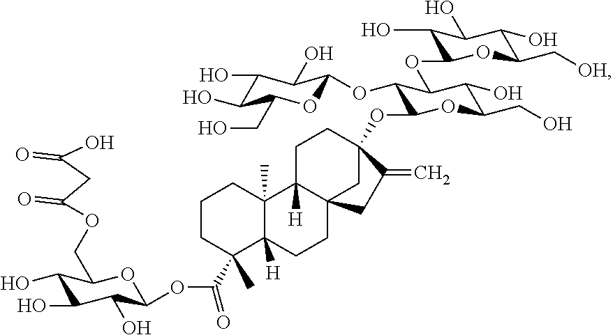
C12(C)C([H])(CCC34C1([H])CCC(OC1C(OC5OC(CO)C(O)C(O)C5O)C(OC5C(O)C(O)C(O)C(C[OH])O5)C(O)C(CO)O1)(C3)C(=C)C4)C(C(OC1OC(COC(CC(O)=O)=O)C(O)C(O)C1O)=O)(C)CCC2
